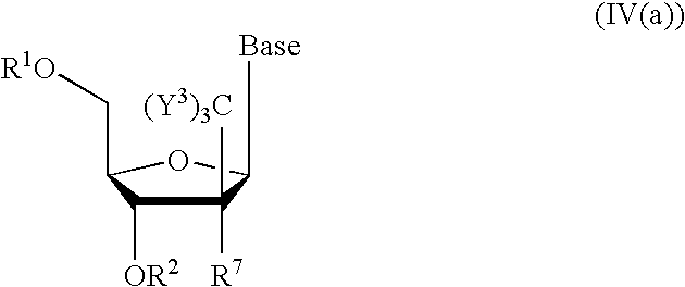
C1([R7])([(Y3)3C])C([OR2])C(C[R1O])OC1[Base]
